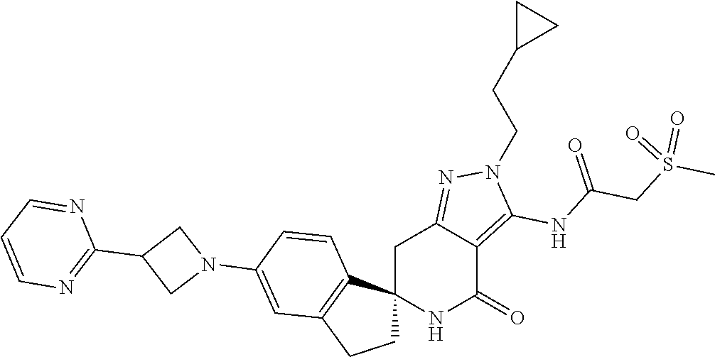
C12(NC(=O)C3=C(NC(CS(C)(=O)=O)=O)N(CCC4CC4)N=C3C1)CCC1=C2C=CC(N2CC(C3=NC=CC=N3)C2)=C1
